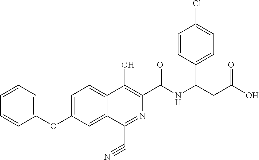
C1(OC2=CC=C3C(=C2)C(C#N)=NC(C(NC(CC(O)=O)C2=CC=C(Cl)C=C2)=O)=C3O)=CC=CC=C1
